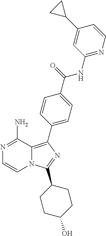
N12C(=C(C3=CC=C(C(=O)NC4=NC=CC(C5CC5)=C4)C=C3)N=C1C1CCC(O)CC1)C(N)=NC=C2
